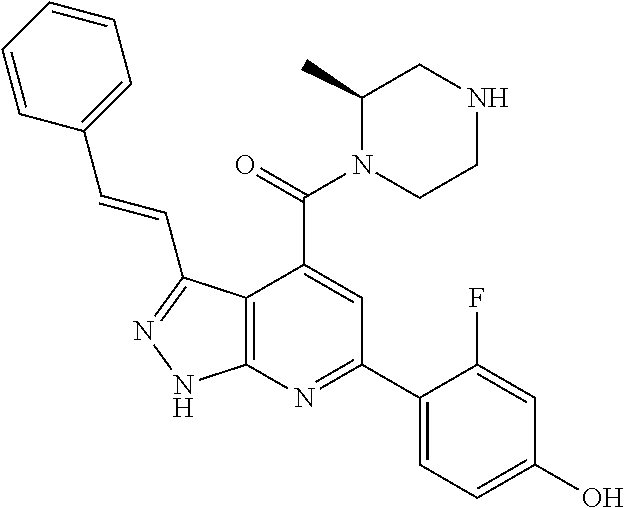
C1=CC=CC(C=CC2=NNC3=C2C(C(=O)N2CCNCC2C)=CC(C2=CC=C(O)C=C2F)=N3)=C1
